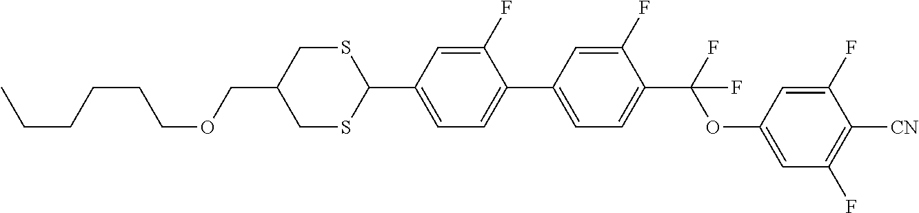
S1CC(COCCCCCC)CSC1C1=CC=C(C2=CC=C(C(F)(OC3=CC(F)=C([CN])C(F)=C3)F)C(F)=C2)C(F)=C1
